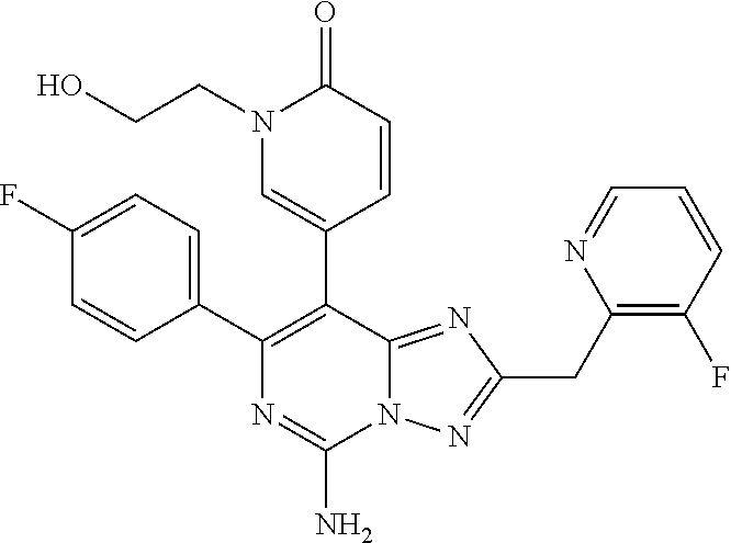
C1(C2=C(C3=CN(CCO)C(=O)C=C3)C3=NC(CC4=C(F)C=CC=N4)=NN3C(N)=N2)=CC=C(F)C=C1
